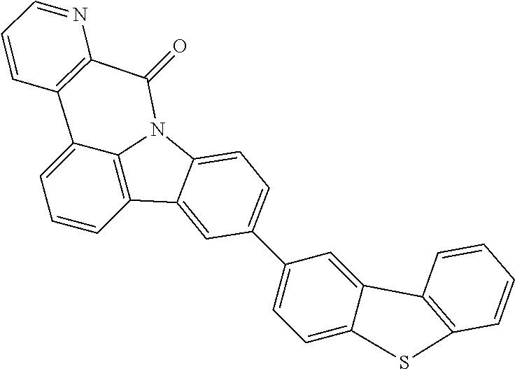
C1=CC2=C3C(=C1)C1=C(C(=O)N3C3=CC=C(C4=CC=C5C(=C4)C4=C(S5)C=CC=C4)C=C23)N=CC=C1
